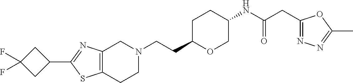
C(CC1CCC(NC(CC2=NN=C(C)O2)=O)CO1)N1CCC2=C(C1)N=C(C1CC(F)(F)C1)S2
